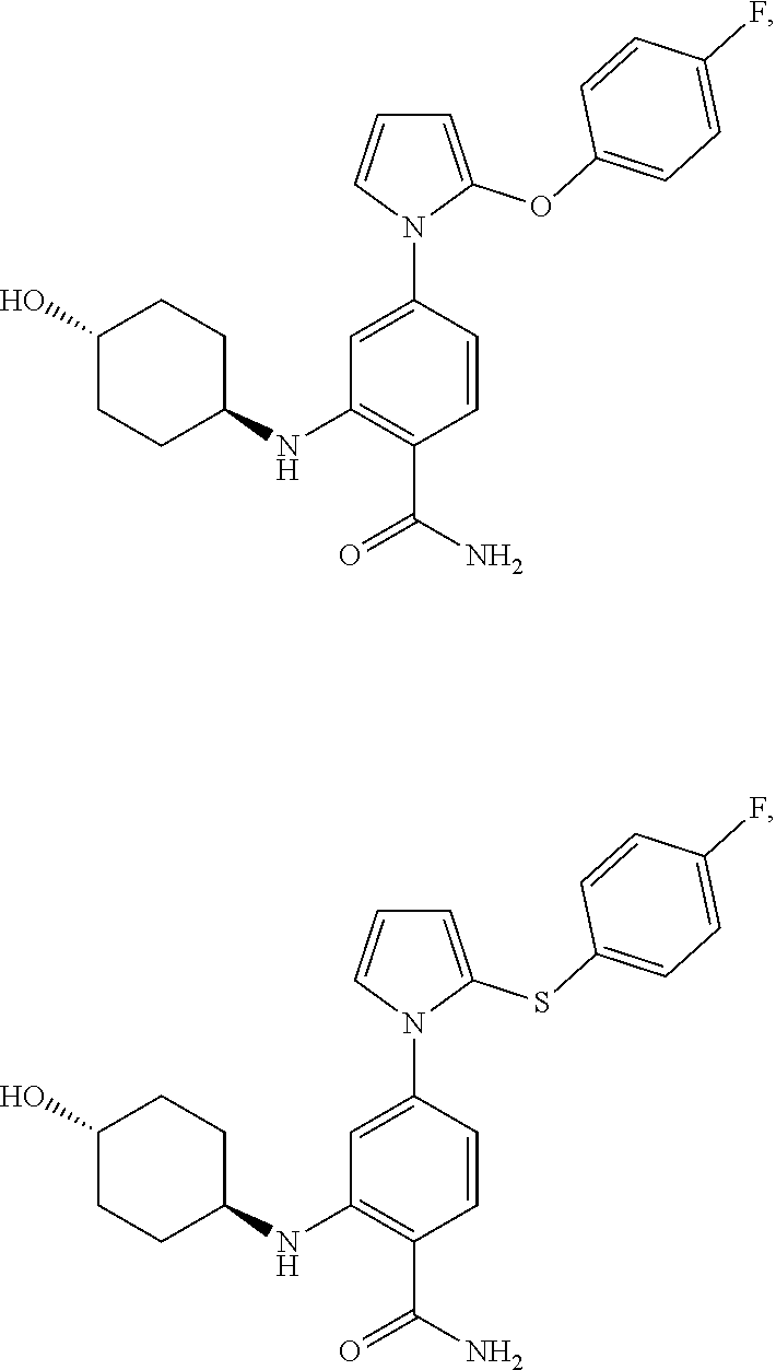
C1=C(N2C(OC3=CC=C(F)C=C3)=CC=C2)C=CC(C(N)=O)=C1NC1CCC(O)CC1.C1=C(N2C(SC3=CC=C(F)C=C3)=CC=C2)C=CC(C(N)=O)=C1NC1CCC(O)CC1
